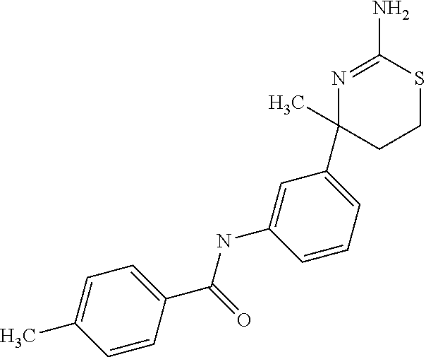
N1=C(N)SCCC1(C1=CC=CC(NC(=O)C2=CC=C(C)C=C2)=C1)C
